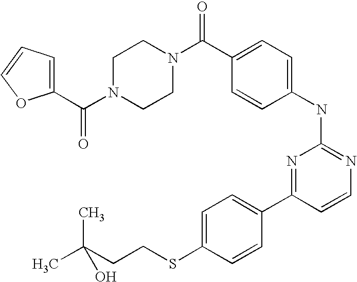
N1(C(C2=CC=CO2)=O)CCN(C(C2=CC=C(NC3=NC=CC(C4=CC=C(SCCC(C)(C)O)C=C4)=N3)C=C2)=O)CC1
